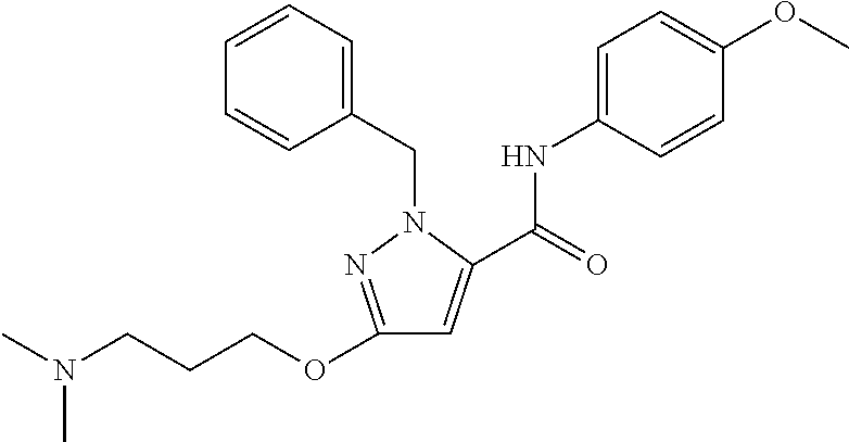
C1(OCCCN(C)C)=NN(CC2=CC=CC=C2)C(C(=O)NC2=CC=C(OC)C=C2)=C1
